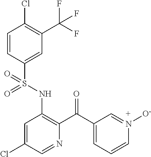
C1=CC(S(NC2=C(C(C3=CC=CN([O-])=C3)=O)N=CC(Cl)=C2)(=O)=O)=CC(C(F)(F)F)=C1Cl
